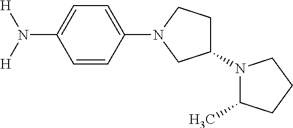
C1(N2CC(N3C(C)CCC3)CC2)=CC=C(N([H])[H])C=C1
